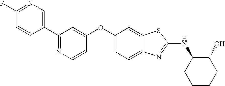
N1=C(C2=CN=C(F)C=C2)C=C(OC2=CC=C3C(=C2)SC(NC2CCCCC2O)=N3)C=C1
